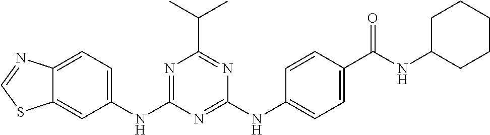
C1=C(NC2=NC(C(C)C)=NC(NC3=CC=C(C(NC4CCCCC4)=O)C=C3)=N2)C=C2C(=C1)N=CS2
